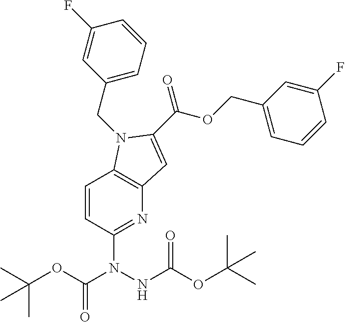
C12=C(N(CC3=CC=CC(F)=C3)C(C(=O)OCC3=CC=CC(F)=C3)=C1)C=CC(N(C(OC(C)(C)C)=O)NC(OC(C)(C)C)=O)=N2
